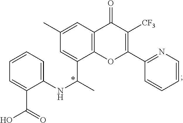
C12=C(C=C(C)C=C1C(C)NC1=CC=CC=C1C(=O)O)C(=O)C([CF3])=C(C1=NC=CC=C1)O2
